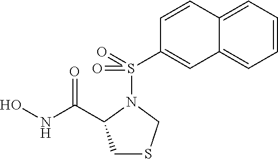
ONC(=O)C1N(S(=O)(=O)C2=CC3=CC=CC=C3C=C2)CSC1
